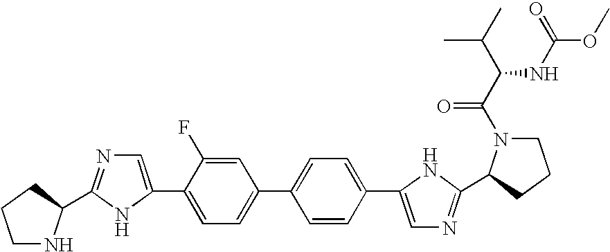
C1NC(C2=NC=C(C3=CC=C(C4=CC=C(C5=CN=C(C6N(C(C(C(C)C)NC(OC)=O)=O)CCC6)N5)C=C4)C=C3F)N2)CC1
